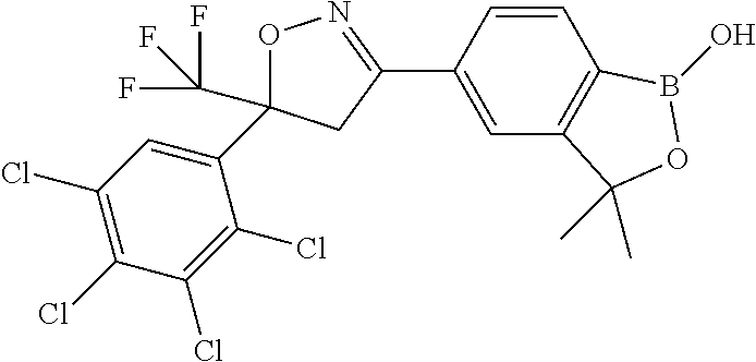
C1(C2=NOC(C3=CC(Cl)=C(Cl)C(Cl)=C3Cl)(C(F)(F)F)C2)=CC2=C(C=C1)B(O)OC2(C)C
